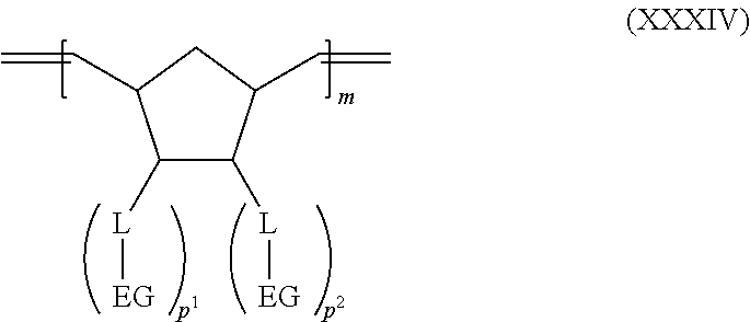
C1([L][EG])C([L][EG])C(C=C)CC1C=C
